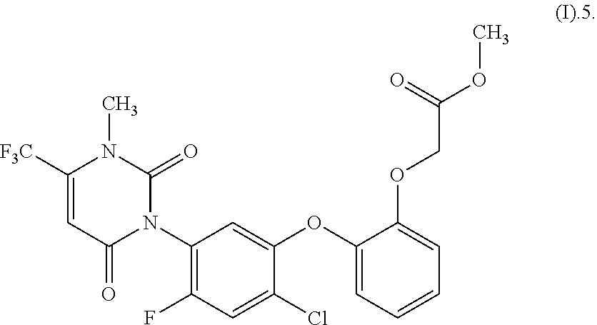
C1([F3C])=CC(=O)N(C2=C(F)C=C(Cl)C(OC3=CC=CC=C3OCC(OC)=O)=C2)C(=O)N1C
